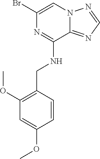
BrC1=CN2C(=NC=N2)C(NCC2=C(OC)C=C(OC)C=C2)=N1
